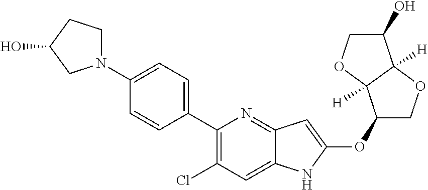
C1(C2=CC=C(N3CCC(O)C3)C=C2)=C(Cl)C=C2C(=N1)C=C(OC1COC3([H])C1([H])OCC3O)N2
